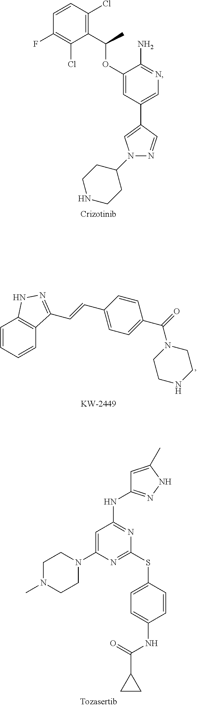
C1(C(C)OC2=CC(C3=CN(C4CCNCC4)N=C3)=CN=C2N)=C(Cl)C=CC(F)=C1Cl.C1=CC=CC2=C1NN=C2C=CC1=CC=C(C(N2CCNCC2)=O)C=C1.C1(SC2=CC=C(NC(=O)C3CC3)C=C2)=NC(N2CCN(C)CC2)=CC(NC2=NNC(C)=C2)=N1
